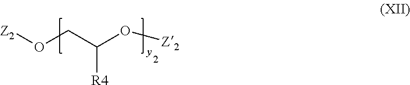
[Z2]OCC(O[Z2])[R4]
